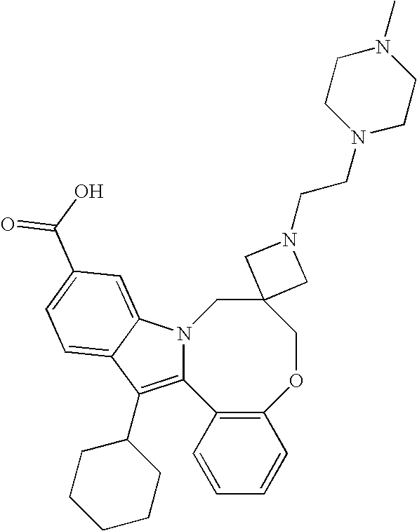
C1=CC=CC2=C1C1=C(C3CCCCC3)C3=CC=C(C(=O)O)C=C3N1CC1(CO2)CN(CCN2CCN(C)CC2)C1
